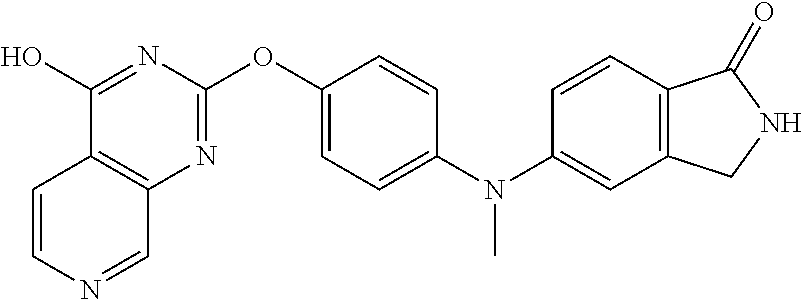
C1(O)=NC(OC2=CC=C(N(C3=CC4=C(C=C3)C(=O)NC4)C)C=C2)=NC2=C1C=CN=C2
